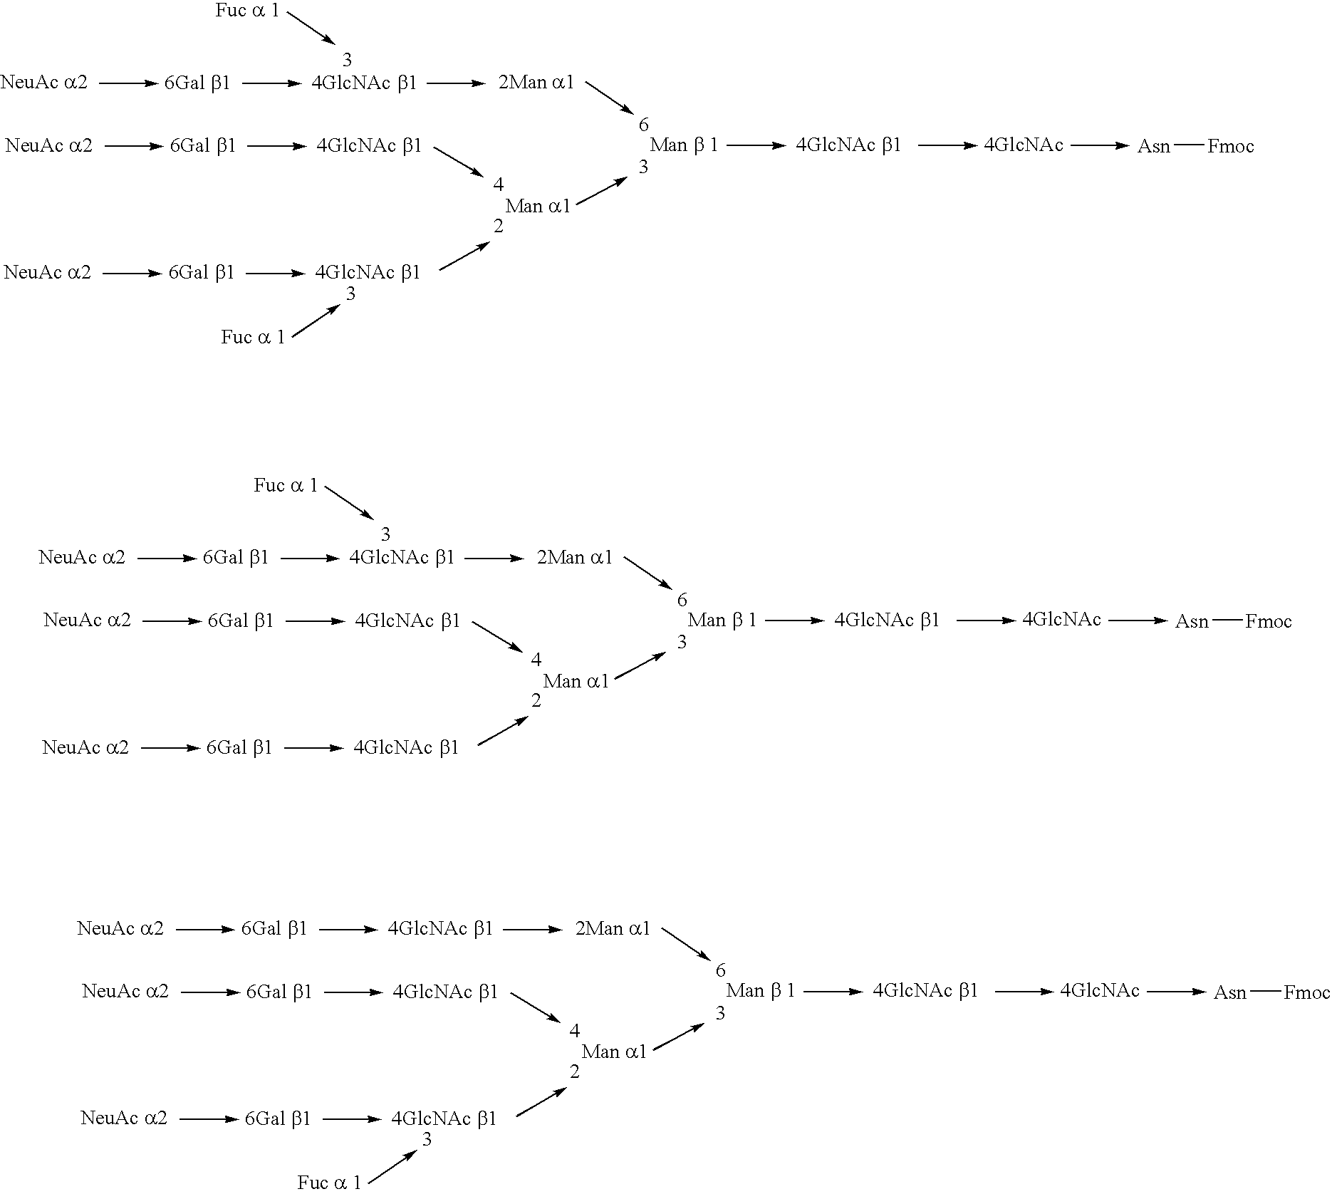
[Asn][Fmoc].[Asn][Fmoc].[Asn][Fmoc]
